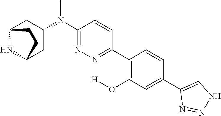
C1(C2=CC(O[H])=C(C3=NN=C(N(C)C4CC5NC(C4)CC5)C=C3)C=C2)=CNN=N1
